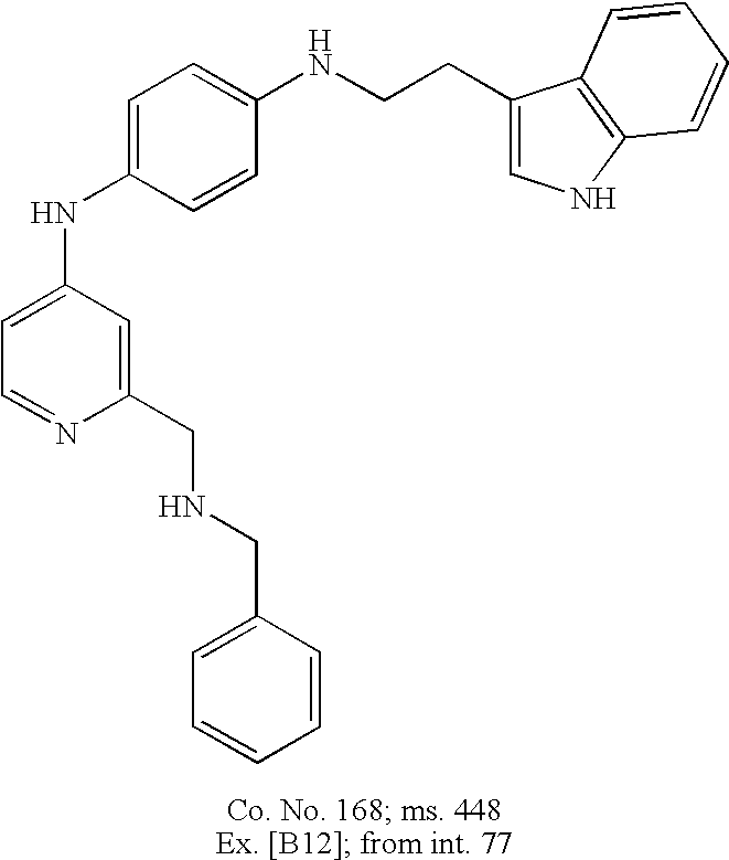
C1=C(NC2=CC=C(NCCC3=CNC4=C3C=CC=C4)C=C2)C=C(CNCC2=CC=CC=C2)N=C1
